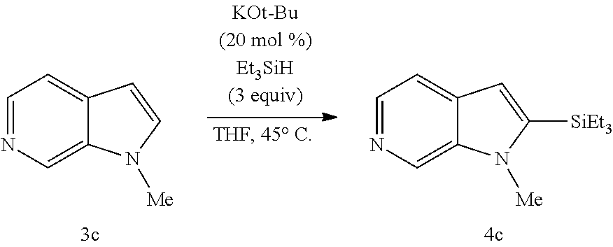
C1=NC=C2C(=C1)C=C([SiEt3])N2[Me].C1=NC=C2C(=C1)C=CN2[Me]
